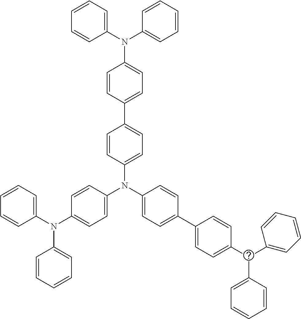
C1=C(N(C2=CC=C(C3=CC=C(C(C4=CC=CC=C4)C4=CC=CC=C4)C=C3)C=C2)C2=CC=C(N(C3=CC=CC=C3)C3=CC=CC=C3)C=C2)C=CC(C2=CC=C(N(C3=CC=CC=C3)C3=CC=CC=C3)C=C2)=C1
